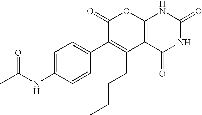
C12=C(C(=O)NC(=O)N1)C(CCCC)=C(C1=CC=C(NC(C)=O)C=C1)C(=O)O2
